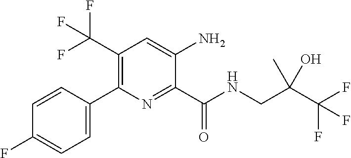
C1=C(C2=C(C(F)(F)F)C=C(N)C(C(NCC(C(F)(F)F)(C)O)=O)=N2)C=CC(F)=C1
